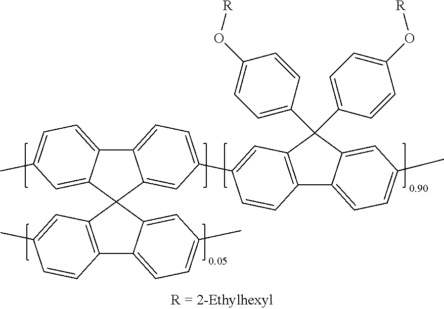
C12=CC=C(C3=CC4=C(C=C3)C3=CC=C(C)C=C3C4(C3=CC=C(O[R])C=C3)C3=CC=C(O[R])C=C3)C=C1C1(C3=CC(C)=CC=C23)C2=C(C3=CC=C(C)C=C13)C=CC(C)=C2
